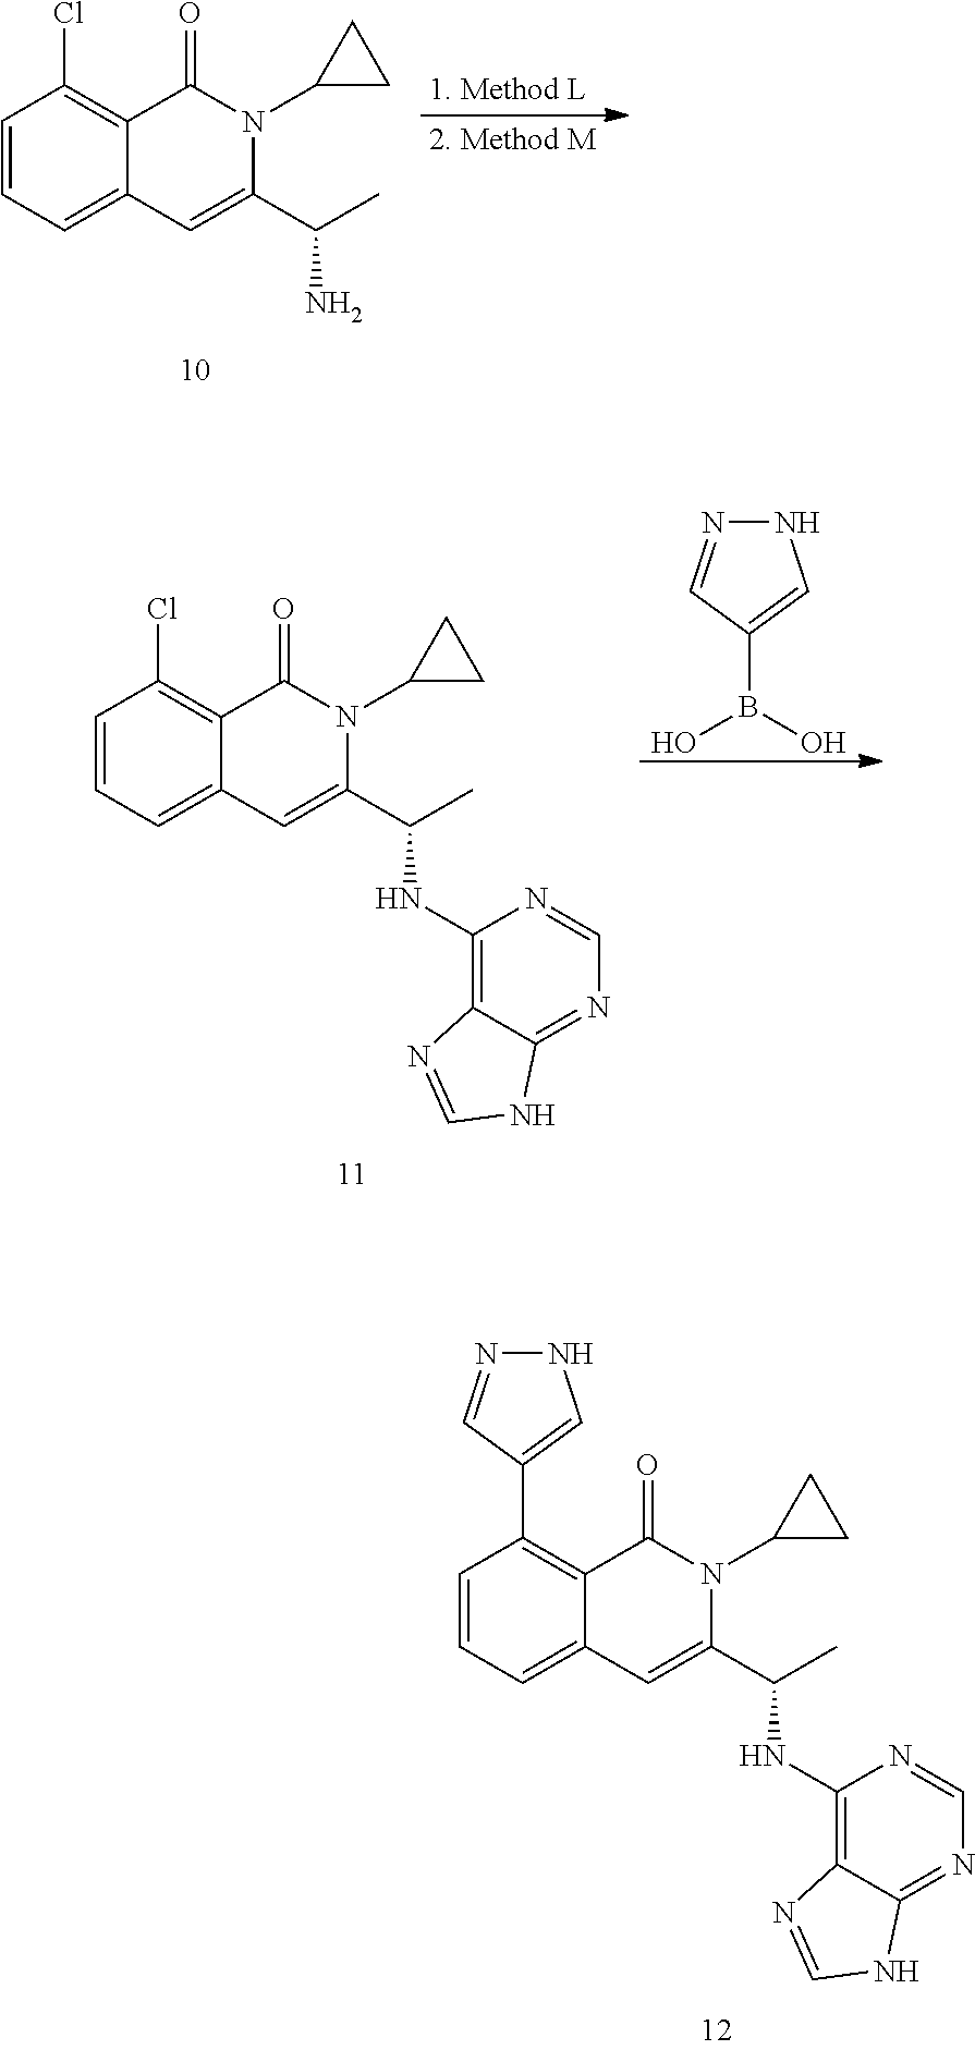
C1=CC=C2C(=C1C1=CNN=C1)C(=O)N(C1CC1)C(C(C)NC1=C3C(=NC=N1)NC=N3)=C2.C1=CC=C2C(=C1Cl)C(=O)N(C1CC1)C(C(C)N)=C2.C1=CC=C2C(=C1Cl)C(=O)N(C1CC1)C(C(C)NC1=C3C(=NC=N1)NC=N3)=C2.N1N=CC(B(O)O)=C1
